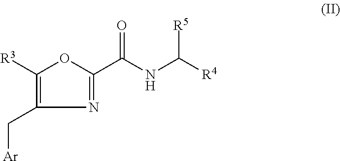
C1(C(NC([R5])[R4])=O)=NC(C[Ar])=C([R3])O1
